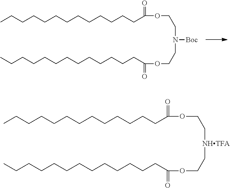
CCCCCCCCCCCCCC(=O)OCC[NHTFA]CCOC(CCCCCCCCCCCCC)=O.CCCCCCCCCCCCCC(=O)OCCN([Boc])CCOC(CCCCCCCCCCCCC)=O
